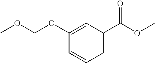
C1(OCOC)=CC(C(OC)=O)=CC=C1
